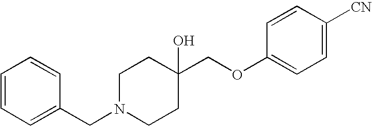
C(C1(O)CCN(CC2=CC=CC=C2)CC1)OC1=CC=C([CN])C=C1
